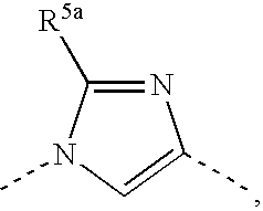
N1=C([R5a])N(C)C=C1C
